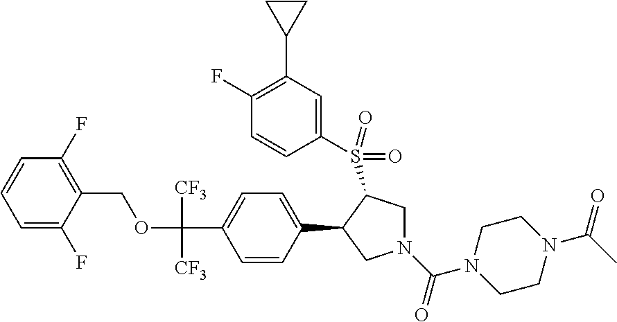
O(C(C1=CC=C(C2CN(C(N3CCN(C(C)=O)CC3)=O)CC2S(C2=CC(C3CC3)=C(F)C=C2)(=O)=O)C=C1)([CF3])[CF3])CC1=C(F)C=CC=C1F
